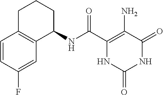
C1(NC(C2=C(N)C(=O)NC(=O)N2)=O)CCCC2=C1C=C(F)C=C2
